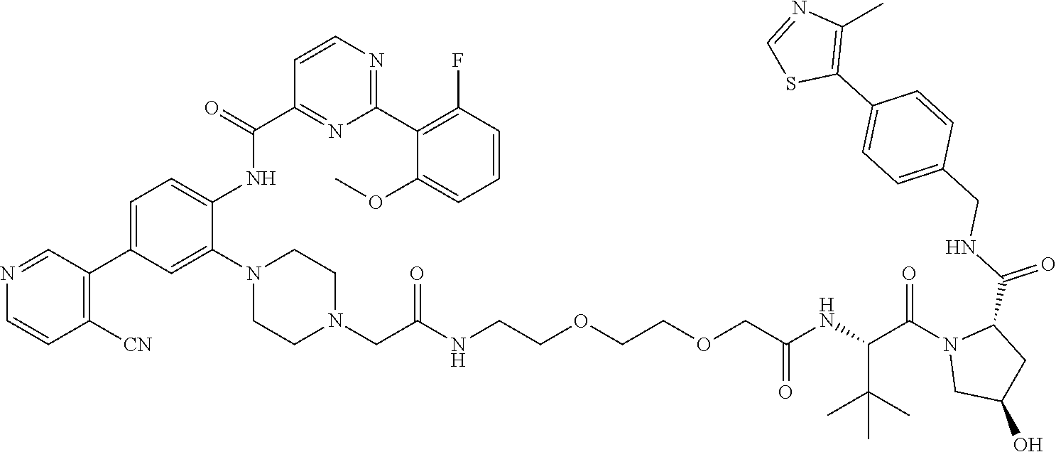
C(NCCOCCOCC(NC(C(N1CC(O)CC1C(NCC1=CC=C(C2=C(C)N=CS2)C=C1)=O)=O)C(C)(C)C)=O)(CN1CCN(C2=CC(C3=C([CN])C=CN=C3)=CC=C2NC(C2=NC(C3=C(F)C=CC=C3OC)=NC=C2)=O)CC1)=O
